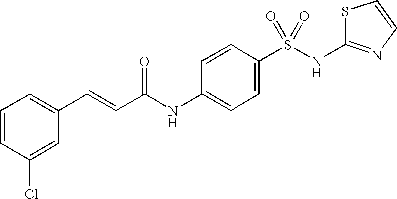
C1=CC(Cl)=CC(C=CC(NC2=CC=C(S(NC3=NC=CS3)(=O)=O)C=C2)=O)=C1
